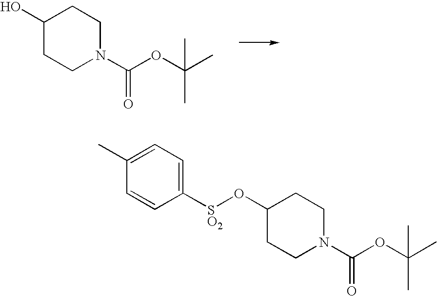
C1(O)CCN(C(OC(C)(C)C)=O)CC1.C1(O[SO2]C2=CC=C(C)C=C2)CCN(C(OC(C)(C)C)=O)CC1
